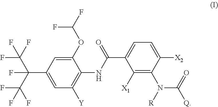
C1(OC(F)F)=CC(C(C(F)(F)F)(F)C(F)(F)F)=CC([Y])=C1NC(C1=CC=C([X2])C(N([R])C(=O)[Q])=C1[X1])=O
